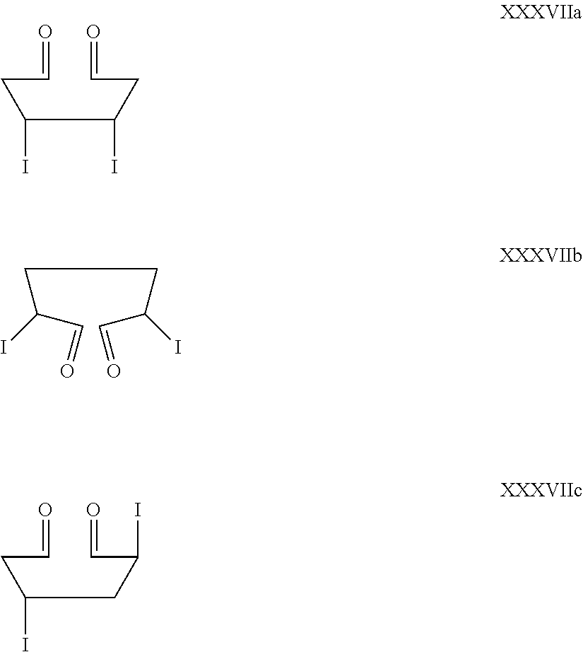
C(CC=O)(C(CC=O)I)I.C(CC=O)(CC(C=O)I)I.C(C(C=O)I)CC(C=O)I
